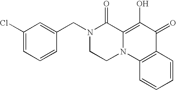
C1(Cl)=CC=CC(CN2CCN3C(=C(O)C(=O)C4=C3C=CC=C4)C2=O)=C1
